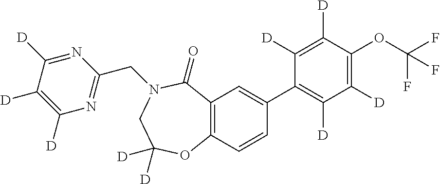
C12=C(C=CC(C3=C([D])C([D])=C(OC(F)(F)F)C([D])=C3[D])=C1)OC([D])([D])CN(CC1=NC([D])=C([D])C([D])=N1)C2=O
